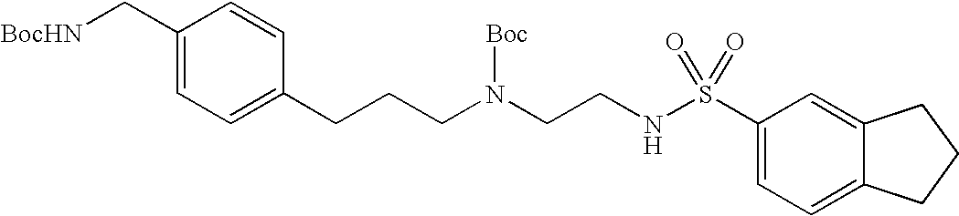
C1(C[BocHN])=CC=C(CCCN(CCNS(C2=CC=C3C(=C2)CCC3)(=O)=O)[Boc])C=C1
